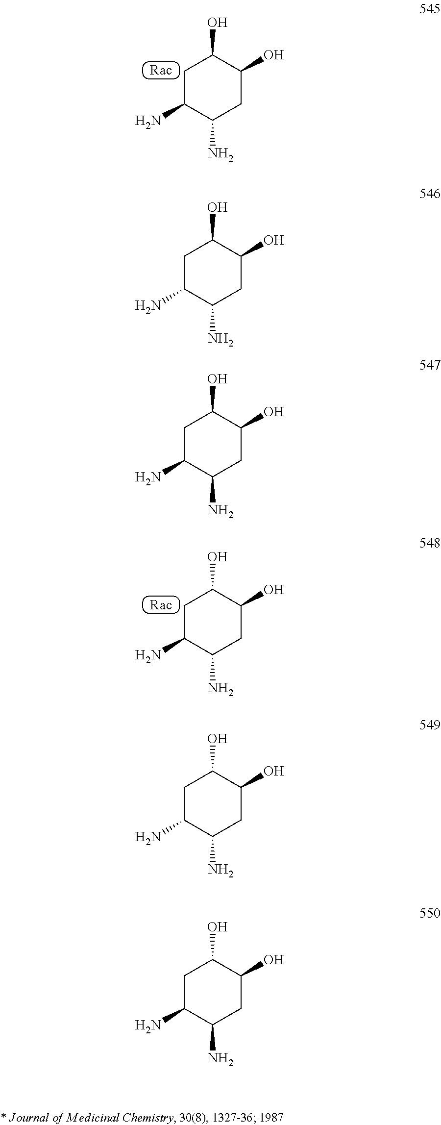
C1C(N)C(N)CC(O)C1O.C1C(N)C(N)CC(O)C1O.C1C(N)C(N)CC(O)C1O.C1C(N)C(N)CC(O)C1O.C1C(N)C(N)CC(O)C1O.C1C(N)C(N)CC(O)C1O
